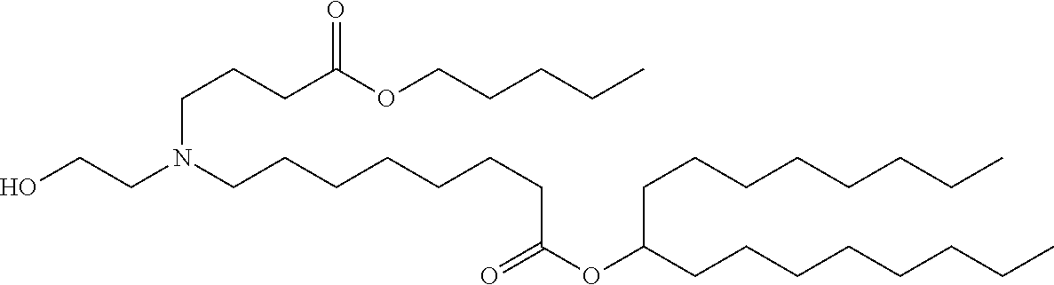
C(CCCC)OC(CCCN(CCCCCCCC(=O)OC(CCCCCCCC)CCCCCCCC)CCO)=O
